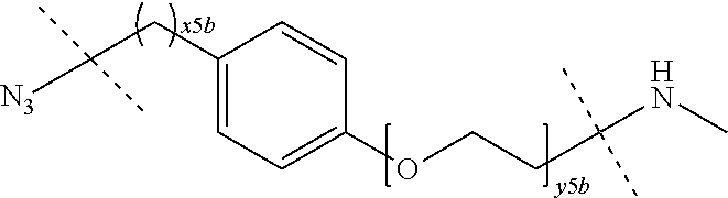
[N3]C(CC1=CC=C(OCCC(NC)(C)C)C=C1)(C)C
